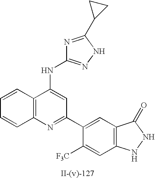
N1=C(C2CC2)NN=C1NC1=CC(C2=CC3=C(C=C2[F3C])NNC3=O)=NC2=C1C=CC=C2
